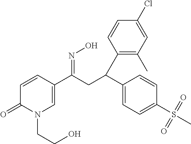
C1=CC(C(CC(C2=CC=C(S(=O)(C)=O)C=C2)C2=C(C)C=C(Cl)C=C2)=NO)=CN(CCO)C1=O
